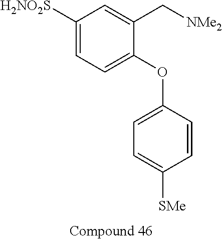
C1([H2NO2S])=CC=C(OC2=CC=C([SMe])C=C2)C(C[NMe2])=C1
